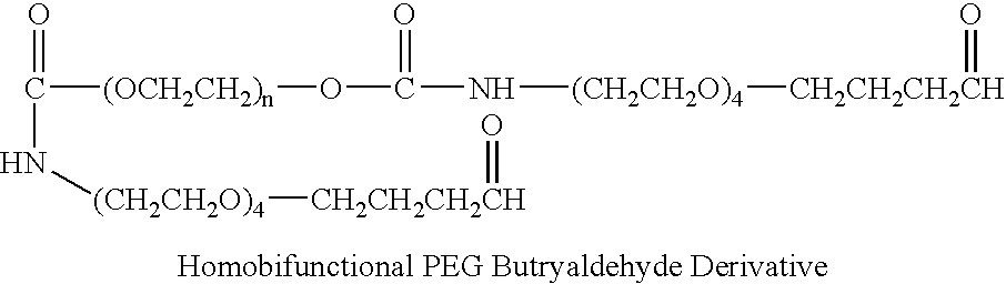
O=C(N[(CH2CH2O)4][CH2CH2CH2CH]=O)[(OCH2CH2)n]OC(=O)N[(CH2CH2O)4][CH2CH2CH2CH]=O
